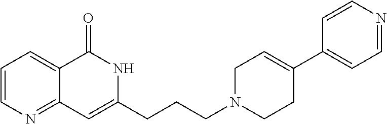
C1=CN=C2C(=C1)C(=O)NC(CCCN1CCC(C3=CC=NC=C3)=CC1)=C2
